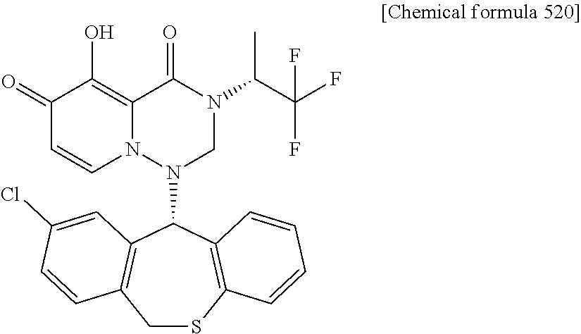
C1(=O)C=CN2C(=C1O)C(=O)N(C(C(F)(F)F)C)CN2C1C2=C(CSC3=C1C=CC=C3)C=CC(Cl)=C2
